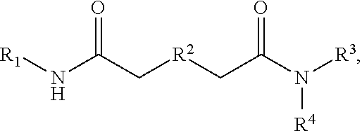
[R1]NC(=O)C[R2]CC(=O)N([R4])[R3]
